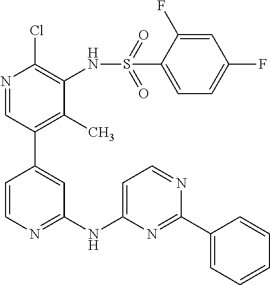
N1=CC=C(NC2=NC=CC(C3=C(C)C(NS(C4=CC=C(F)C=C4F)(=O)=O)=C(Cl)N=C3)=C2)N=C1C1=CC=CC=C1
